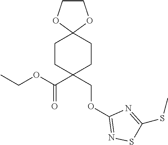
C1CC(C(OCC)=O)(COC2=NSC(SC)=N2)CCC12OCCO2
